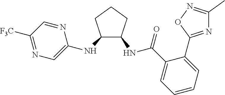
C1([F3C])=NC=C(NC2C(NC(C3=CC=CC=C3C3=NC(C)=NO3)=O)CCC2)N=C1
